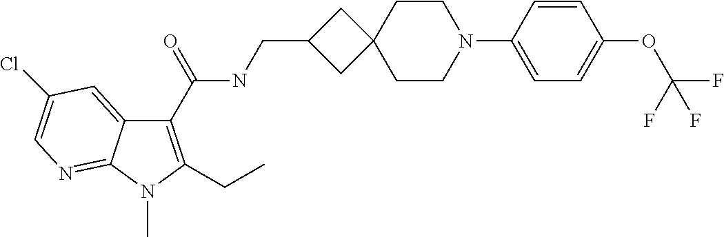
C1(C(NCC2CC3(C2)CCN(C2=CC=C(OC(F)(F)F)C=C2)CC3)=O)=C(CC)N(C)C2=NC=C(Cl)C=C12
